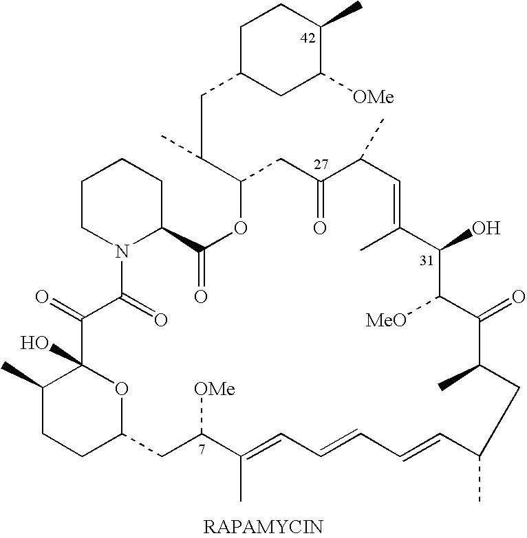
C1(C)CCC2OC1(O)C(=O)C(=O)N1C(CCCC1)C(=O)OC(C(CC1CC([OMe])C(C)CC1)C)CC(=O)C(C)C=C(C)C(O)C([MeO])C(=O)C(C)CC(C)C=CC=CC=C(C)C([OMe])C2
